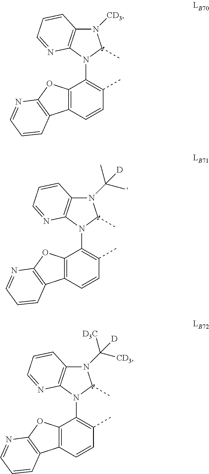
N1([CD3])C2=C(N(C3=C(C)C=CC4=C3OC3=C4C=CC=N3)C1C)N=CC=C2.N1(C(C)(C)[D])C2=C(N(C3=C(C)C=CC4=C3OC3=C4C=CC=N3)C1C)N=CC=C2.N1(C([CD3])([D3C])[D])C2=C(N(C3=C(C)C=CC4=C3OC3=C4C=CC=N3)C1C)N=CC=C2
